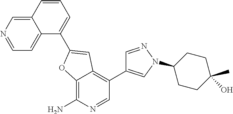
C12=CN=CC=C1C(C1=CC3=C(C4=CN(C5CCC(C)(O)CC5)N=C4)C=NC(N)=C3O1)=CC=C2
